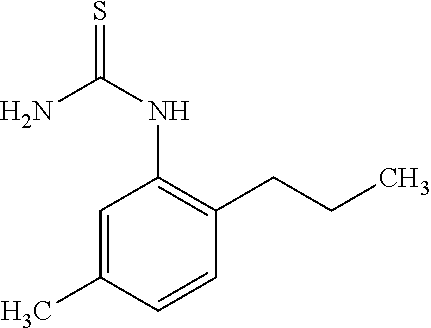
NC(=S)NC1=C(CCC)C=CC(C)=C1
